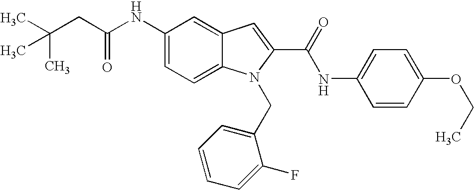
C(CC(NC1=CC=C2C(=C1)C=C(C(NC1=CC=C(OCC)C=C1)=O)N2CC1=CC=CC=C1F)=O)(C)(C)C
